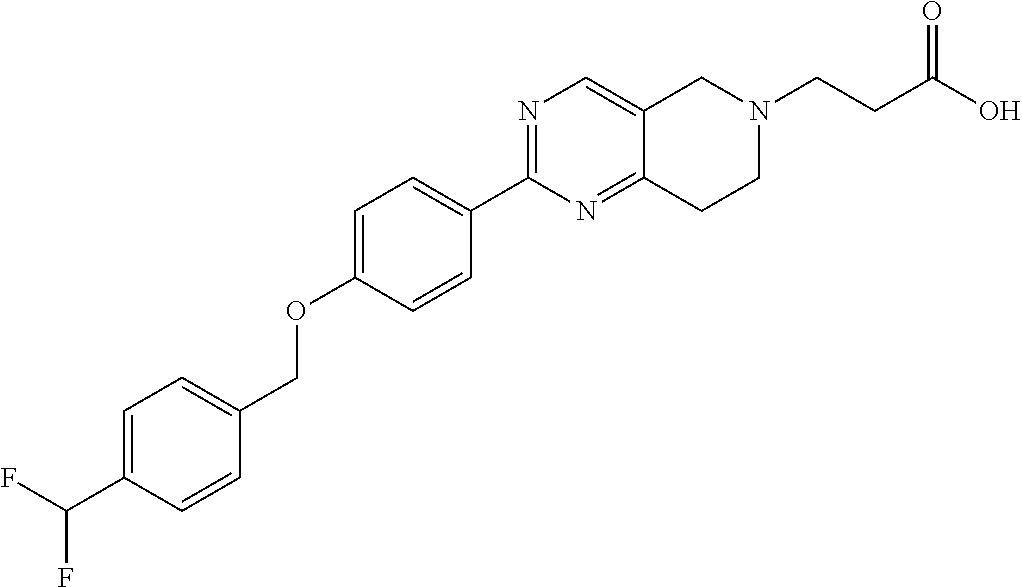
C1=C(C(F)F)C=CC(COC2=CC=C(C3=NC=C4C(=N3)CCN(CCC(=O)O)C4)C=C2)=C1
